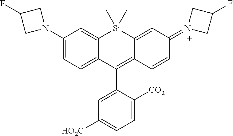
C1(N2CC(F)C2)=CC=C2C(=C1)[Si](C)(C)C1=CC(=N3CC(F)C3)C=CC1=C2C1=CC([HO2C])=CC=C1[CO2-]
